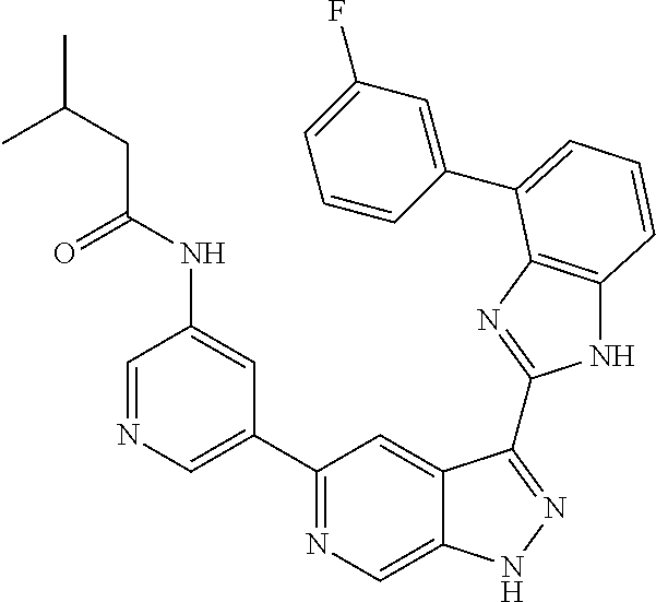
C1=NC=C(C2=NC=C3C(=C2)C(C2=NC4=C(N2)C=CC=C4C2=CC(F)=CC=C2)=NN3)C=C1NC(CC(C)C)=O
